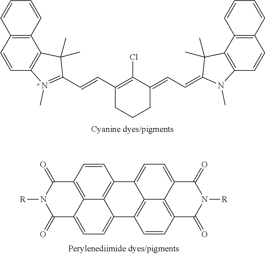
C1(C=CC2=N(C)C3=C(C2(C)C)C2=C(C=C3)C=CC=C2)=C(Cl)C(=CC=C2N(C)C3=C(C2(C)C)C2=C(C=C3)C=CC=C2)CCC1.C12=CC=C3C(=O)N([R])C(=O)C4=C3C1=C(C=C4)C1=CC=C3C(=O)N([R])C(=O)C4=C3C1=C2C=C4
